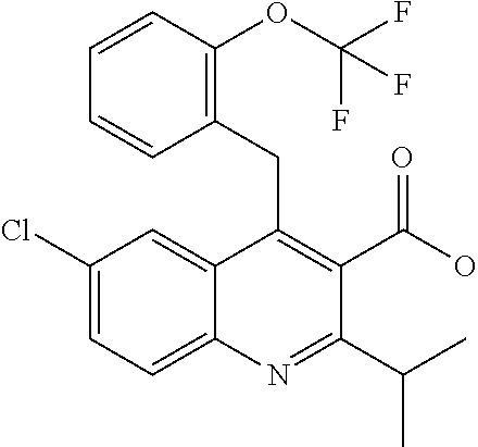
C1=CC(OC(F)(F)F)=C(CC2=C(C(O)=O)C(C(C)C)=NC3=CC=C(Cl)C=C23)C=C1
